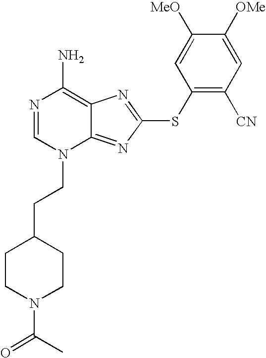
N1=CN(CCC2CCN(C(C)=O)CC2)C2=NC(SC3=C([CN])C=C([OMe])C([MeO])=C3)=NC2=C1N
